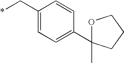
C1(C*)=CC=C(C2(C)OCCC2)C=C1
